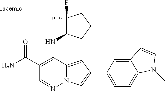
O=C(C1=C(NC2C(F)(C)CCC2)C2=CC(C3=CC=C4C(=C3)C=CN4C)=CN2N=C1)N
